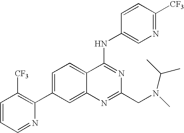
C1=CC=NC(C2=CC=C3C(=C2)N=C(CN(C)C(C)C)N=C3NC2=CN=C([CF3])C=C2)=C1[CF3]
